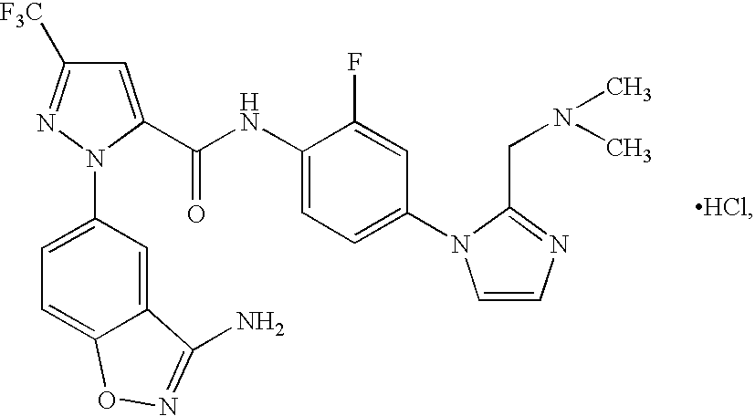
C1=C(N2C(C(=O)NC3=CC=C(N4C=CN=C4CN(C)C)C=C3F)=CC([F3C])=N2)C=C2C(=C1)ON=C2N.[HCl]
